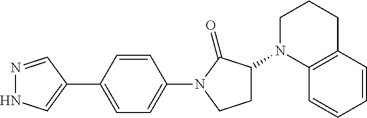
C1(C2=CNN=C2)=CC=C(N2C(=O)C(N3C4=C(C=CC=C4)CCC3)CC2)C=C1
